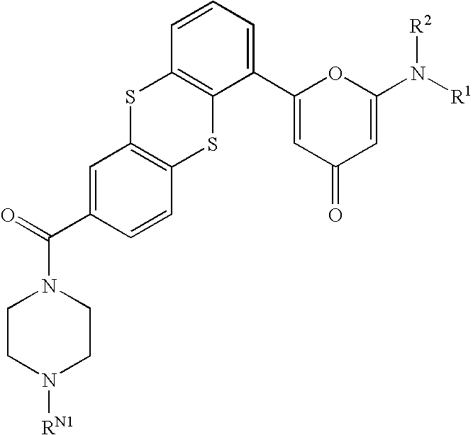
C1(C2=CC(=O)C=C(N([R1])[R2])O2)=CC=CC2=C1SC1=C(S2)C=C(C(=O)N2CCN([RN1])CC2)C=C1
